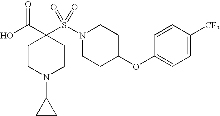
C1(OC2CCN(S(=O)(=O)C3(C(=O)O)CCN(C4CC4)CC3)CC2)=CC=C([CF3])C=C1
